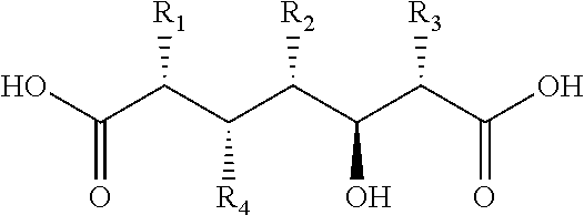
OC(C(C([R4])C(C(C(C(O)=O)[R3])O)[R2])[R1])=O
